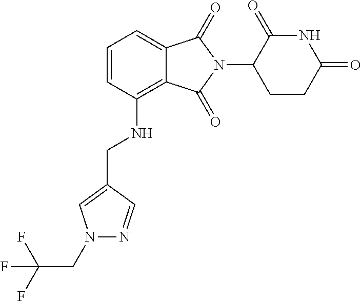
C1=C2C(=C(NCC3=CN(CC(F)(F)F)N=C3)C=C1)C(=O)N(C1CCC(=O)NC1=O)C2=O
